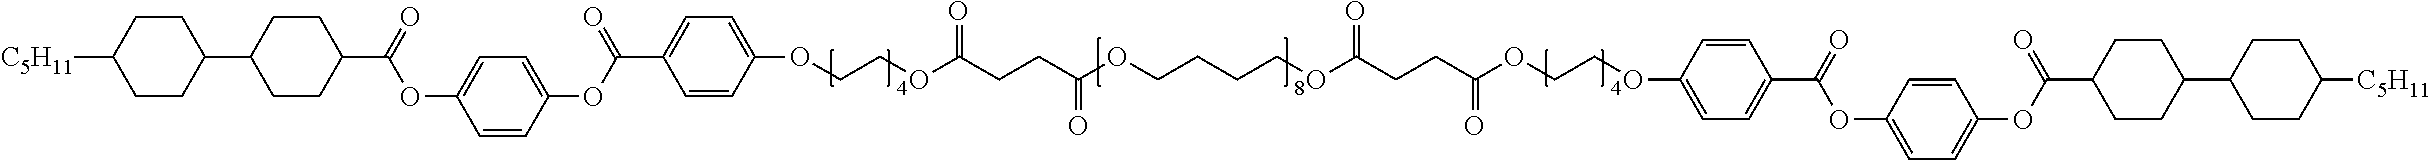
C1CC(C2CCC(C(=O)OC3=CC=C(OC(C4=CC=C(OCCOC(CCC(OCCCCOC(CCC(OCCOC5=CC=C(C(OC6=CC=C(OC(C7CCC(C8CCC([C5H11])CC8)CC7)=O)C=C6)=O)C=C5)=O)=O)=O)=O)C=C4)=O)C=C3)CC2)CCC1[C5H11]
